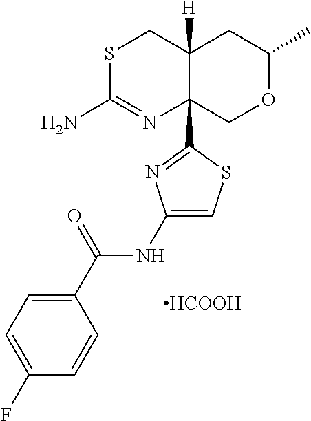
S1C(N)=NC2(C3=NC(NC(C4=CC=C(F)C=C4)=O)=CS3)C([H])(C1)CC(C)OC2.[HCOOH]
